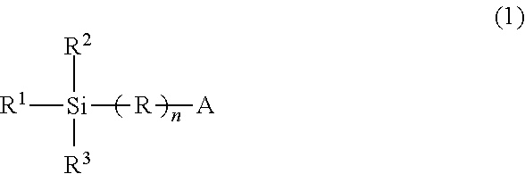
[R1][Si]([R][A])([R2])[R3]
